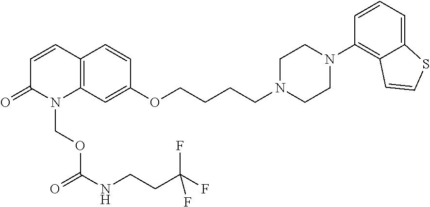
C12=C(C=CC(=O)N1COC(NCCC(F)(F)F)=O)C=CC(OCCCCN1CCN(C3=C4C(=CC=C3)SC=C4)CC1)=C2
